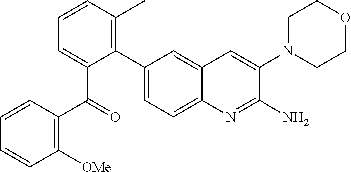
C1(C(=O)C2=CC=CC(C)=C2C2=CC=C3C(=C2)C=C(N2CCOCC2)C(N)=N3)=C([OMe])C=CC=C1
